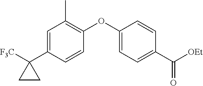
C1=C(C2([F3C])CC2)C=CC(OC2=CC=C(C([OEt])=O)C=C2)=C1C
